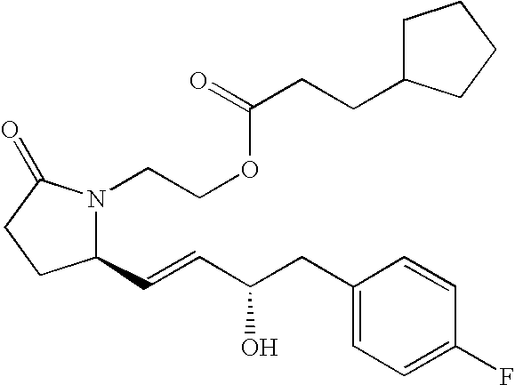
C1(C=CC(O)CC2=CC=C(F)C=C2)N(CCOC(=O)CCC2CCCC2)C(=O)CC1
